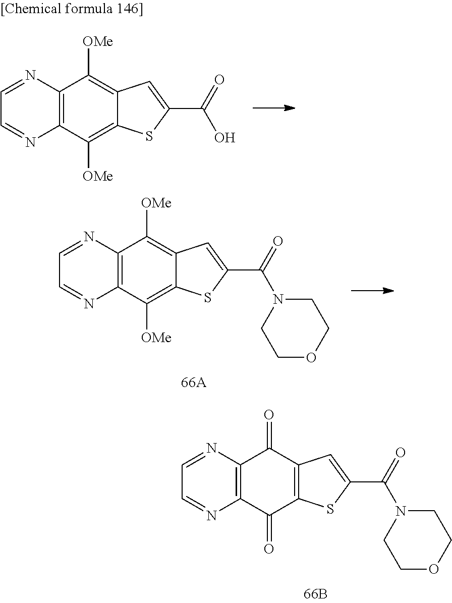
C12=C(C(=O)C3=C(C1=O)C=C(C(=O)N1CCOCC1)S3)N=CC=N2.C12=C(C([OMe])=C3C(=C1[OMe])C=C(C(=O)O)S3)N=CC=N2.C12=C(C([OMe])=C3C(=C1[OMe])C=C(C(=O)N1CCOCC1)S3)N=CC=N2
